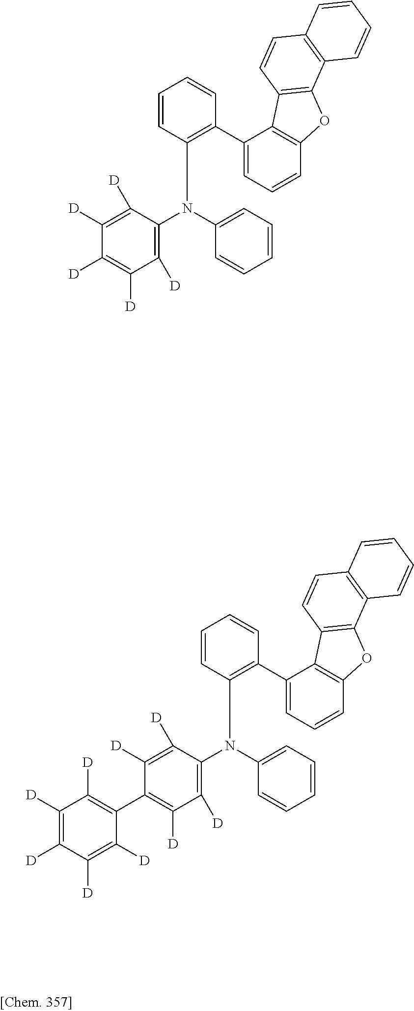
C1([D])=C([D])C([D])=C(N(C2=C(C3=CC=CC4=C3C3=C(O4)C4=C(C=C3)C=CC=C4)C=CC=C2)C2=CC=CC=C2)C([D])=C1[D].C1(C2=C([D])C([D])=C([D])C([D])=C2[D])=C([D])C([D])=C(N(C2=C(C3=CC=CC4=C3C3=C(O4)C4=C(C=C3)C=CC=C4)C=CC=C2)C2=CC=CC=C2)C([D])=C1[D]
